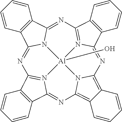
C1=CC2=C(C=C1)C1=NC3=N4C(=NC5=C6C=CC=CC6=C6N=C7C8=C(C=CC=C8)C8=N7[Al]4(O)(N65)N1C2=N8)C1=C3C=CC=C1
